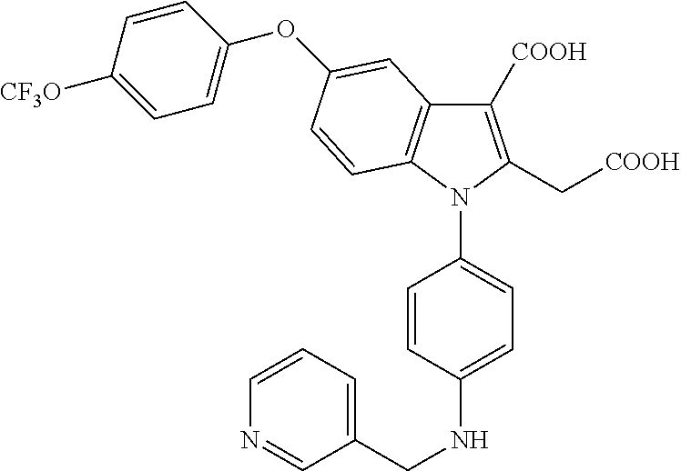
C1=CC(NCC2=CC=CN=C2)=CC=C1N1C(C[COOH])=C([COOH])C2=C1C=CC(OC1=CC=C([CF3O])C=C1)=C2
